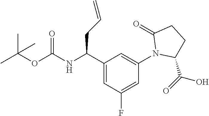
CC(OC(NC(C1=CC(F)=CC(N2C(=O)CCC2C(=O)O)=C1)CC=C)=O)(C)C
